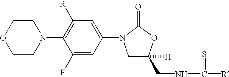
C1OCCN(C2=C([R])C=C(N3CC([H])(CNC([R])=S)OC3=O)C=C2F)C1
